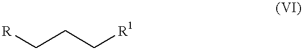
[R]CCC[R1]
